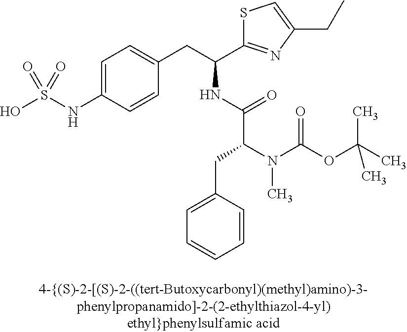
OS(NC1=CC=C(CC(C2=NC(CC)=CS2)NC(C(N(C(OC(C)(C)C)=O)C)CC2=CC=CC=C2)=O)C=C1)(=O)=O
